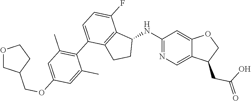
C1(NC2C3=C(CC2)C(C2=C(C)C=C(OCC4CCOC4)C=C2C)=CC=C3F)=NC=C2C(=C1)OCC2CC(O)=O
